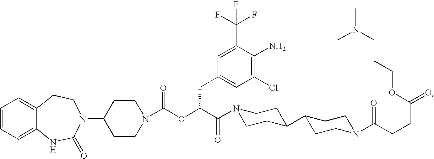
C1=CC=C2C(=C1)CCN(C1CCN(C(OC(C(=O)N3CCC(C4CCN(C(CCC(=O)OCCCN(C)C)=O)CC4)CC3)CC3=CC(Cl)=C(N)C(C(F)(F)F)=C3)=O)CC1)C(=O)N2
